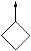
C1(->C)CCC1
